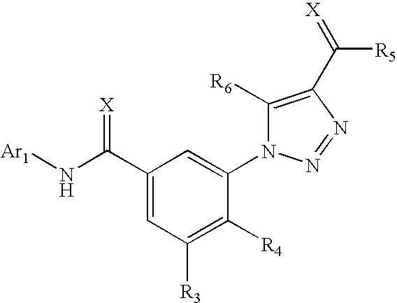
C1(C(N[Ar1])=[X])=CC([R3])=C([R4])C(N2C([R6])=C(C([R5])=[X])N=N2)=C1
